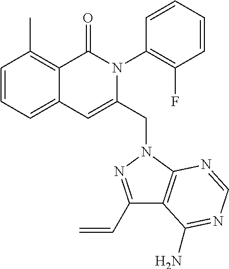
C1=CC=C2C(=C1C)C(=O)N(C1=C(F)C=CC=C1)C(CN1C3=C(C(C=C)=N1)C(N)=NC=N3)=C2
